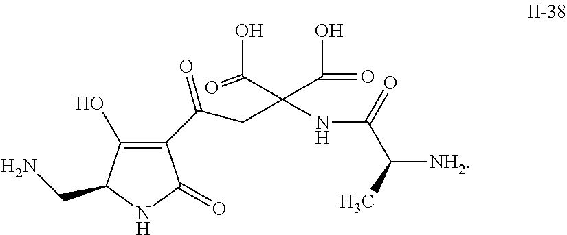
C1(C(CC(NC(C(C)[NH2])=O)(C(O)=O)C(O)=O)=O)=C(O)C(CN)NC1=O
